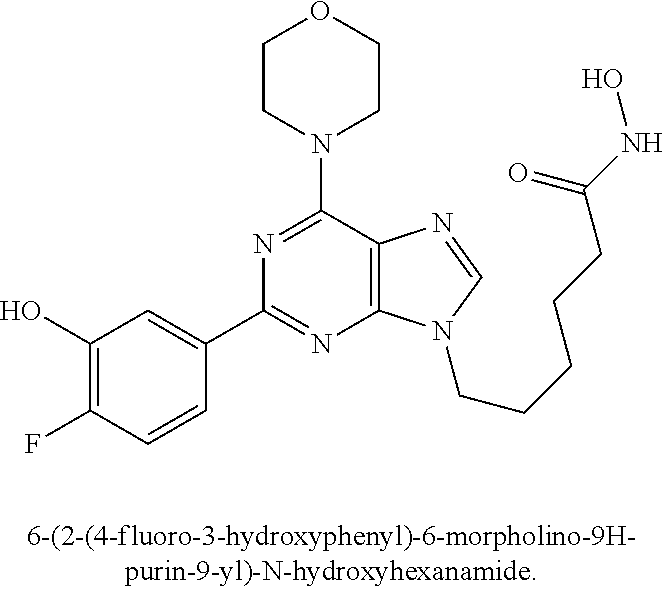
C1(O)=C(F)C=CC(C2=NC3=C(C(N4CCOCC4)=N2)N=CN3CCCCCC(NO)=O)=C1
